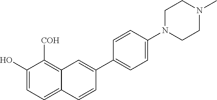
C1(O)=CC=C2C(=C1[COH])C=C(C1=CC=C(N3CCN(C)CC3)C=C1)C=C2
